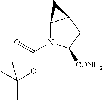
C12N(C(=O)OC(C)(C)C)C([CONH2])CC1C2
